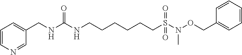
C1=CN=CC(CNC(NCCCCCCS(N(OCC2=CC=CC=C2)C)(=O)=O)=O)=C1
